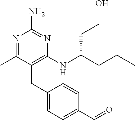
N1=C(C)C(CC2=CC=C(C=O)C=C2)=C(NC(CCO)CCC)N=C1N
